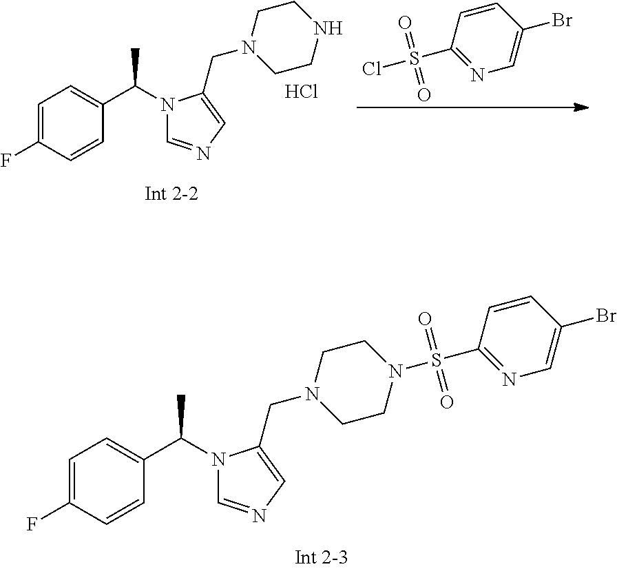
C1=C(F)C=CC(C(N2C=NC=C2CN2CCN(S(C3=NC=C(Br)C=C3)(=O)=O)CC2)C)=C1.C1=C(F)C=CC(C(N2C=NC=C2CN2CCNCC2)C)=C1.Cl.C1=CC(S(Cl)(=O)=O)=NC=C1Br
